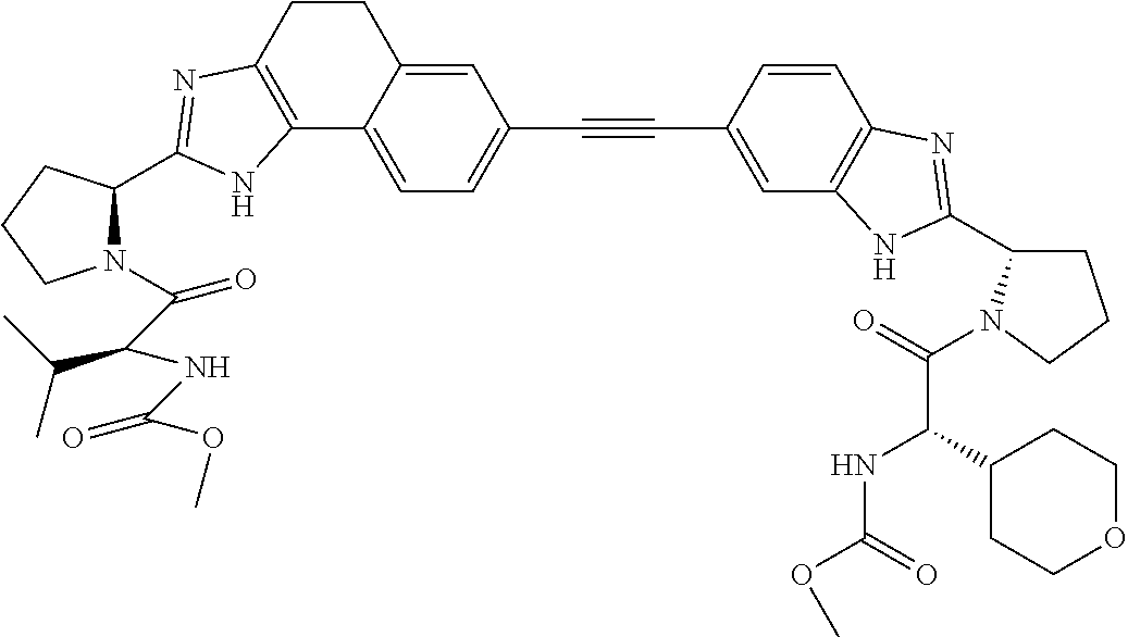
C12=C(C=C(C#CC3=CC=C4C(=C3)CCC3=C4NC(C4N(C(C(NC(OC)=O)C(C)C)=O)CCC4)=N3)C=C1)NC(C1CCCN1C(=O)C(C1CCOCC1)NC(=O)OC)=N2
